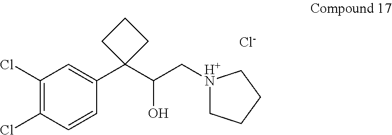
C1(Cl)=C(Cl)C=CC(C2(C(C[H+N]3CCCC3)O)CCC2)=C1.[Cl-]
